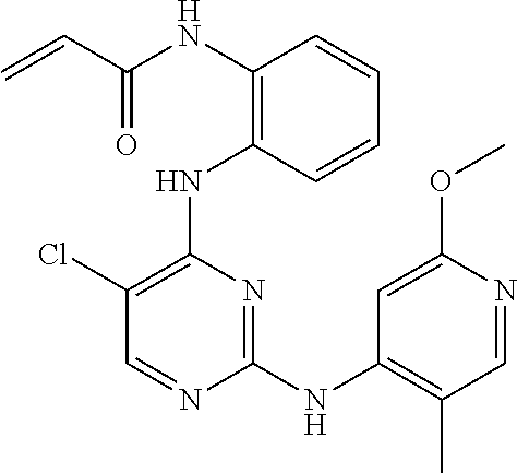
N(C1=C(NC2=C(Cl)C=NC(NC3=C(C)C=NC(OC)=C3)=N2)C=CC=C1)C(C=C)=O
